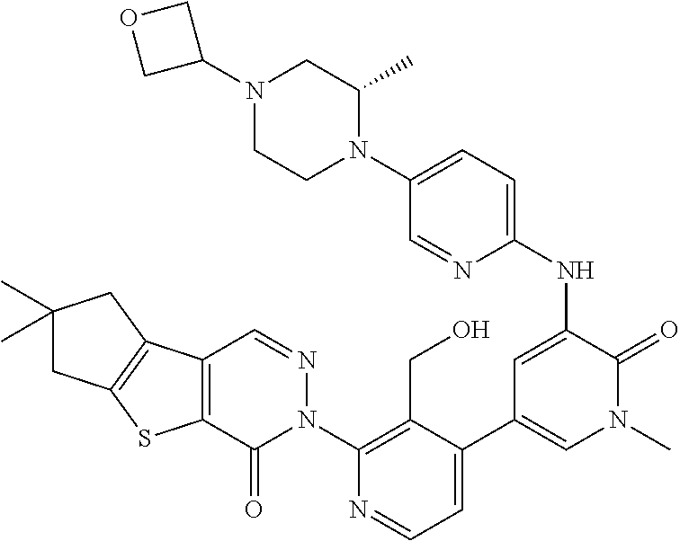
C1=C(C2=CN(C)C(=O)C(NC3=CC=C(N4C(C)CN(C5COC5)CC4)C=N3)=C2)C(CO)=C(N2N=CC3=C(C2=O)SC2=C3CC(C)(C)C2)N=C1
